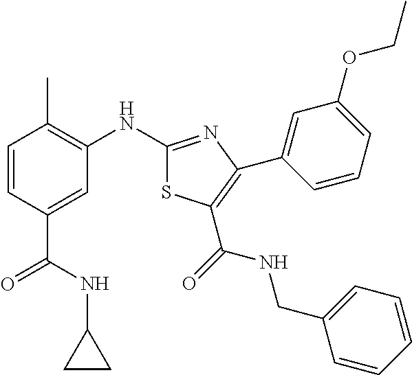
C1=CC(C(NC2CC2)=O)=CC(NC2=NC(C3=CC(OCC)=CC=C3)=C(C(=O)NCC3=CC=CC=C3)S2)=C1C
